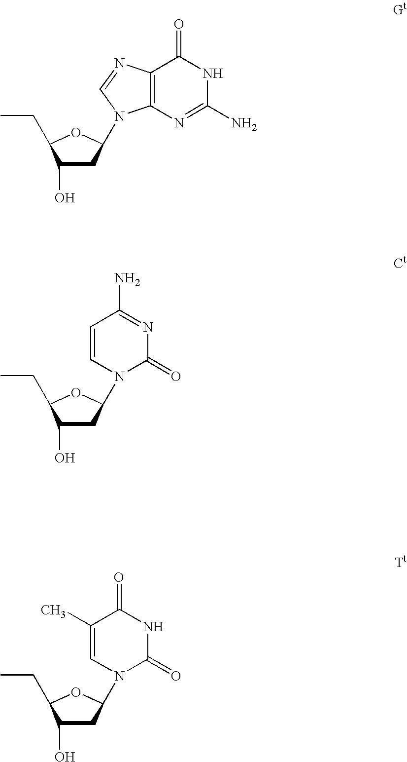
C1(O)CC(N2C3=C(C(=O)NC(N)=N3)N=C2)OC1CC.C1(O)CC(N2C(=O)N=C(N)C=C2)OC1CC.C1(O)CC(N2C(=O)NC(=O)C(C)=C2)OC1CC
